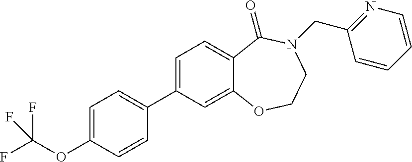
C1=C(C2=CC=C(OC(F)(F)F)C=C2)C=C2C(=C1)C(=O)N(CC1=NC=CC=C1)CCO2
